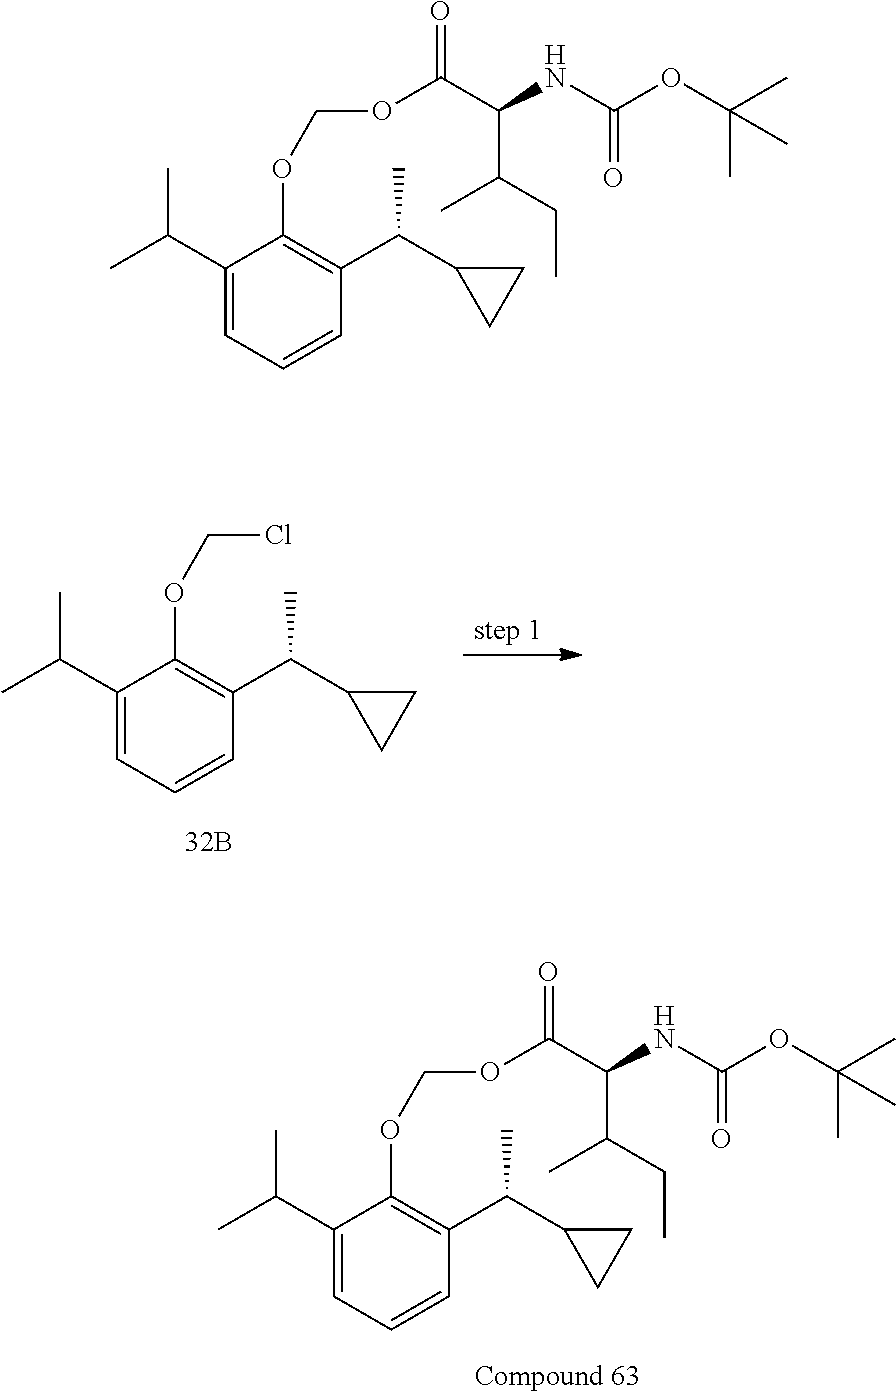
C1(C(C)C)=CC=CC(C(C2CC2)C)=C1OCOC(=O)C(NC(=O)OC(C)(C)C)C(CC)C.C1(C(C)C)=CC=CC(C(C2CC2)C)=C1OCOC(=O)C(NC(OC(C)(C)C)=O)C(CC)C.C1(C(C)C)=CC=CC(C(C2CC2)C)=C1OCCl
